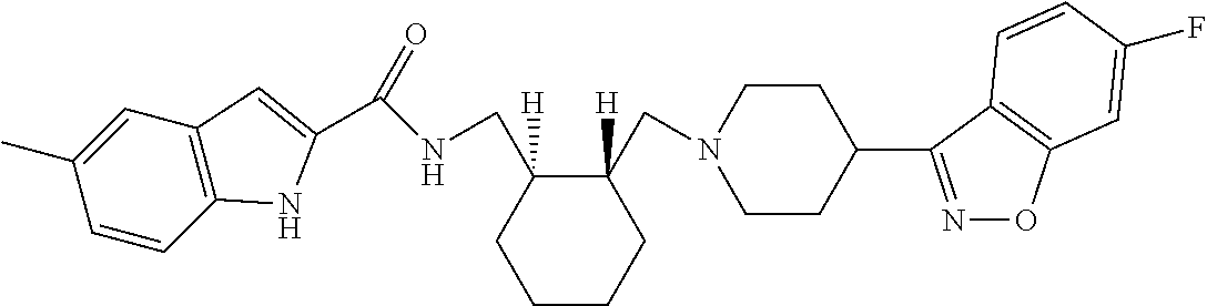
C1=C(C)C=CC2=C1C=C(C(NCC1([H])CCCCC1(CN1CCC(C3=NOC4=C3C=CC(F)=C4)CC1)[H])=O)N2
